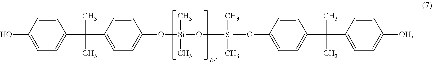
OC1=CC=C(C(C)(C)C2=CC=C(O[Si](C)(C)O[Si](C)(C)OC3=CC=C(C(C)(C)C4=CC=C([OH])C=C4)C=C3)C=C2)C=C1
